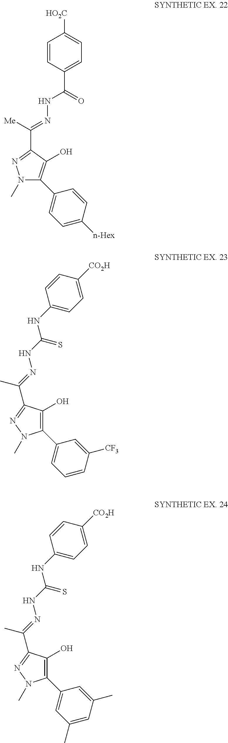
C1(C2=CC=CC([CF3])=C2)=C(O)C(C(=NNC(NC2=CC=C([CO2H])C=C2)=S)C)=NN1C.C1(C2=CC(C)=CC(C)=C2)=C(O)C(C(=NNC(NC2=CC=C([CO2H])C=C2)=S)C)=NN1C.N1(C)C(C2=CC=C([n-Hex])C=C2)=C(O)C(C([Me])=NNC(C2=CC=C([HO2C])C=C2)=O)=N1
